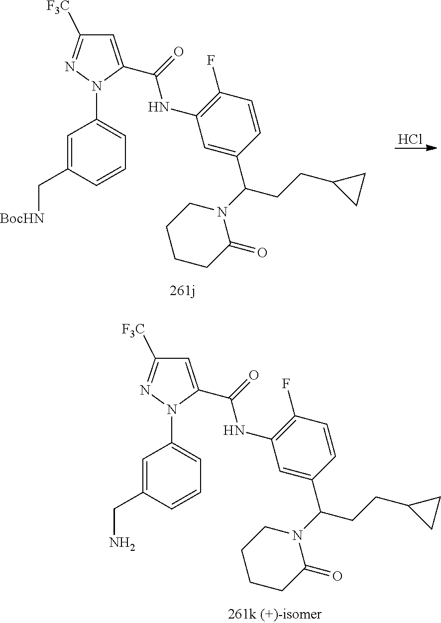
Cl.C1CCC(=O)N(C(C2=CC(NC(=O)C3=CC([F3C])=NN3C3=CC=CC(C[BocHN])=C3)=C(F)C=C2)CCC2CC2)C1.C1CCC(=O)N(C(C2=CC(NC(=O)C3=CC([F3C])=NN3C3=CC=CC(CN)=C3)=C(F)C=C2)CCC2CC2)C1
